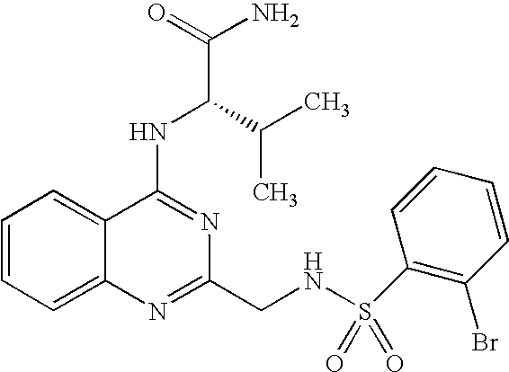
C1=CC=C2C(=C1)C(NC(C(C)C)C(N)=O)=NC(CNS(=O)(=O)C1=C(Br)C=CC=C1)=N2
